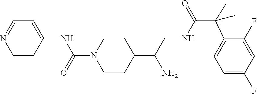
C1=CC(NC(N2CCC(C(CNC(=O)C(C3=CC=C(F)C=C3F)(C)C)N)CC2)=O)=CC=N1
